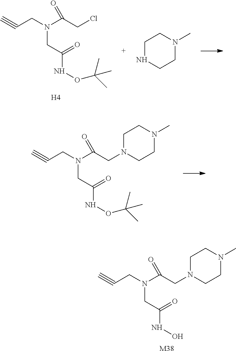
C#CCN(C(=O)CCl)CC(NOC(C)(C)C)=O.[H4].C1NCCN(C)C1.C#CCN(C(=O)CN1CCN(C)CC1)CC(NOC(C)(C)C)=O.C#CCN(C(=O)CN1CCN(C)CC1)CC(NO)=O.[M38]
